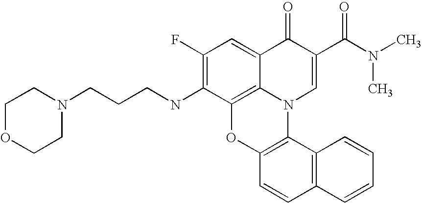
C1(F)=C(NCCCN2CCOCC2)C2=C3C(=C1)C(=O)C(C(N(C)C)=O)=CN3C1=C(O2)C=CC2=C1C=CC=C2
